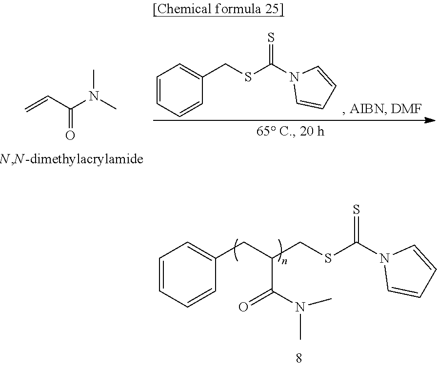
C1=CC=CC(CSC(N2C=CC=C2)=S)=C1.C=CC(N(C)C)=O.C1=CC=CC(CC(CSC(N2C=CC=C2)=S)C(N(C)C)=O)=C1
